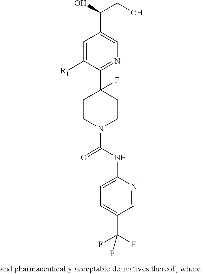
C1=C([R1])C(C2(F)CCN(C(NC3=CC=C(C(F)(F)F)C=N3)=O)CC2)=NC=C1C(O)CO
